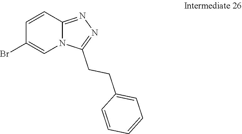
C1(Br)=CN2C(=NN=C2CCC2=CC=CC=C2)C=C1
